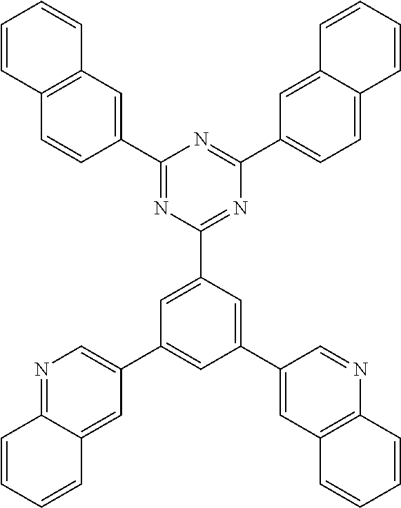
C1(C2=CC3=C(C=C2)C=CC=C3)=NC(C2=CC(C3=CN=C4C(=C3)C=CC=C4)=CC(C3=CC4=C(N=C3)C=CC=C4)=C2)=NC(C2=CC=C3C(=C2)C=CC=C3)=N1
